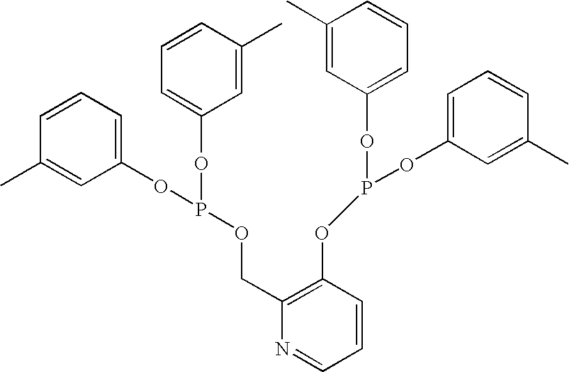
C1=CC(C)=CC(OP(OC2=CC=CC(C)=C2)OCC2=C(OP(OC3=CC=CC(C)=C3)OC3=CC=CC(C)=C3)C=CC=N2)=C1
